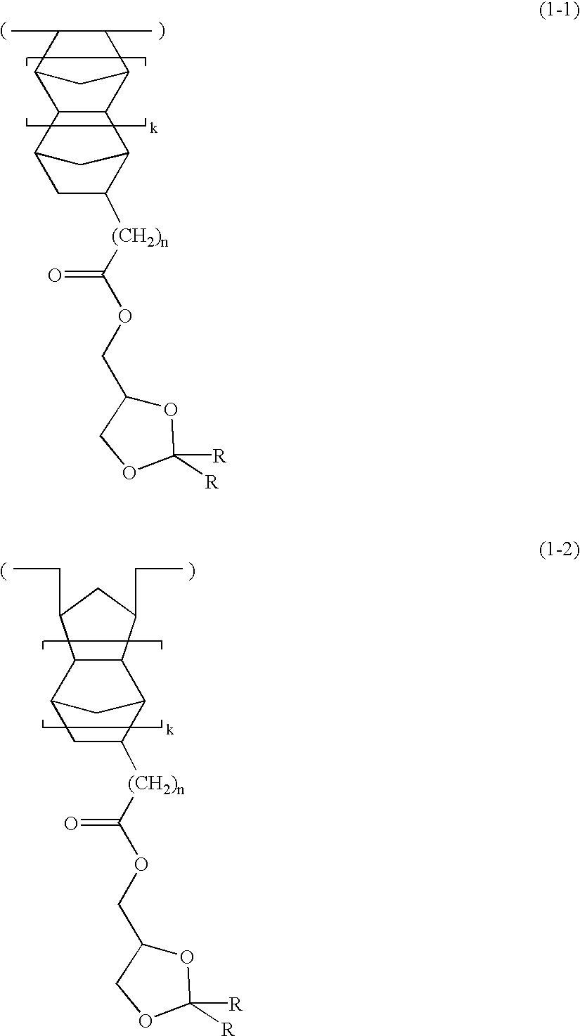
C1(C)C(C)C2C3C(C1C2)C1C([(CH2)n]C(=O)OCC2OC([R])([R])OC2)CC3C1.C12C(C3C([(CH2)n]C(=O)OCC4OC([R])([R])OC4)CC1C3)C(CC)CC2CC
